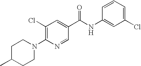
C1=CC(NC(C2=CC(Cl)=C(N3CCC(C)CC3)N=C2)=O)=CC(Cl)=C1
